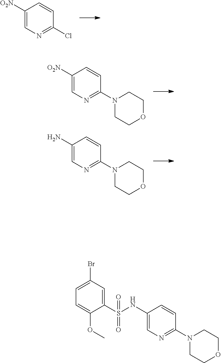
C1([O2N])=CN=C(Cl)C=C1.C1([O2N])=CN=C(N2CCOCC2)C=C1.C1(N)=CN=C(N2CCOCC2)C=C1.C1(S(NC2=CN=C(N3CCOCC3)C=C2)(=O)=O)=CC(Br)=CC=C1OC
